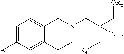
C1=C([A])C=C2C(=C1)CN(CC(C[OR5])(C[R4])N)CC2
